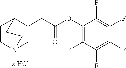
C1CN2CC(CC(OC3=C(F)C(F)=C(F)C(F)=C3F)=O)C1CC2
